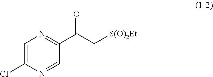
C1=C(Cl)N=CC(C(C[S(O)2Et])=O)=N1
